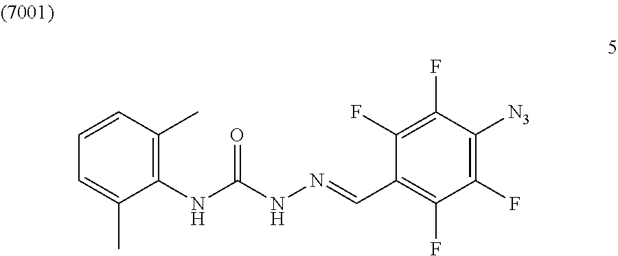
C1=CC(C)=C(NC(NN=CC2=C(F)C(F)=C([N3])C(F)=C2F)=O)C(C)=C1
